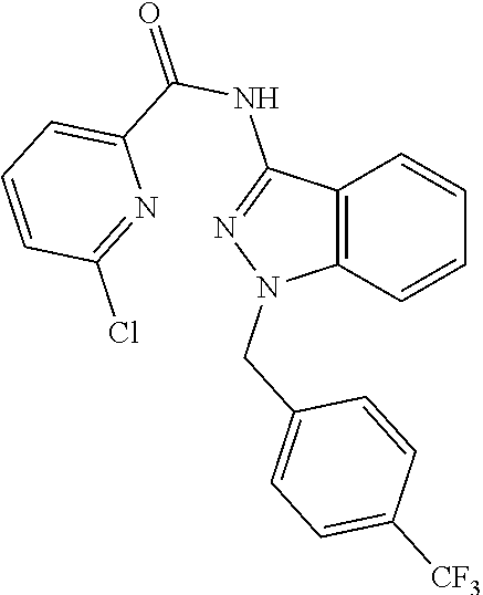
C12=C(C=CC=C1)N(CC1=CC=C([CF3])C=C1)N=C2NC(=O)C1=CC=CC(Cl)=N1
